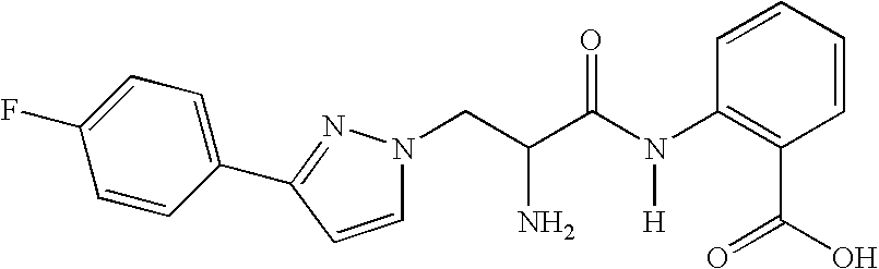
C1=CC(C2=NN(CC(C(N(C3=C(C(=O)O)C=CC=C3)[H])=O)N)C=C2)=CC=C1F
